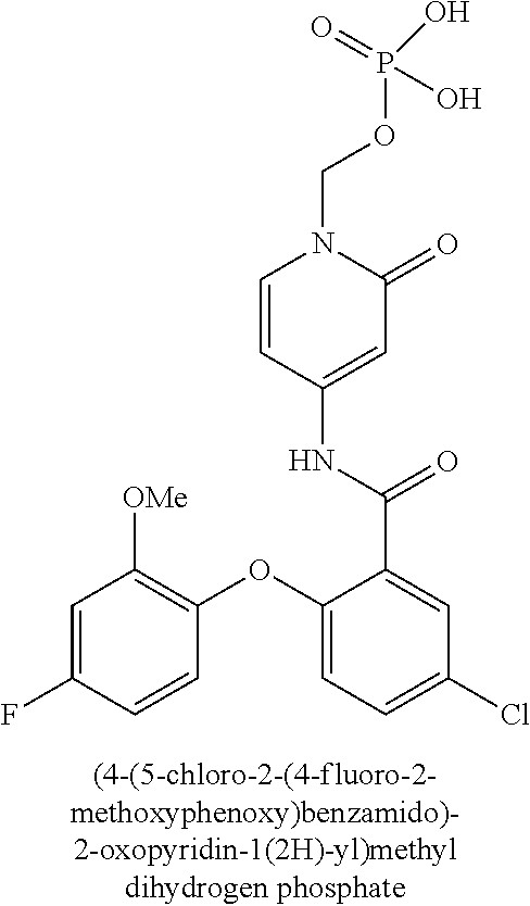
C1=C(F)C=CC(OC2=CC=C(Cl)C=C2C(NC2=CC(=O)N(COP(O)(O)=O)C=C2)=O)=C1[OMe]
